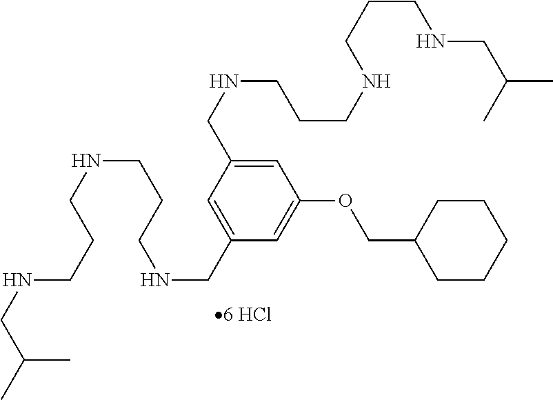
C1=C(CNCCCNCCCNCC(C)C)C=C(CNCCCNCCCNCC(C)C)C=C1OCC1CCCCC1
